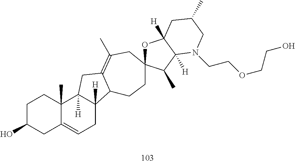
C1C(O)CC2=CCC3([H])C([H])(C2(C)C1)CC1=C(C)CC2(CCC31)OC1([H])C([H])(C2C)N(CCOCCO)CC(C)C1
